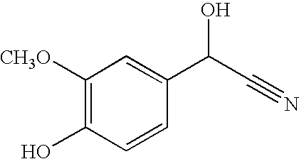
C1([CH3O])=C(O)C=CC(C(C#N)O)=C1
